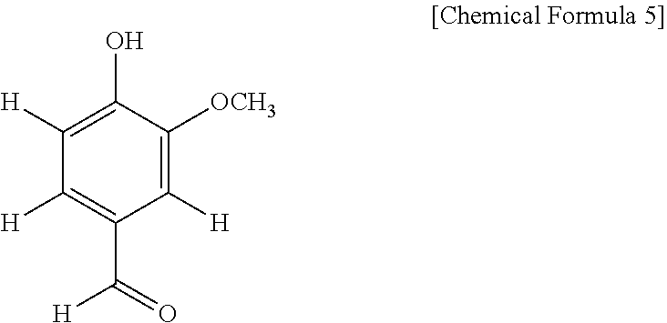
C1([H])=C([OCH3])C(O)=C([H])C([H])=C1C(=O)[H]
